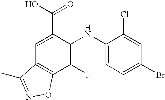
C1(NC2=C(F)C3=C(C=C2C(O)=O)C(C)=NO3)=CC=C(Br)C=C1Cl
